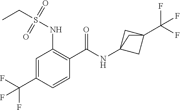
C1=C(C(F)(F)F)C=CC(C(=O)NC23CC(C(F)(F)F)(C2)C3)=C1NS(CC)(=O)=O
